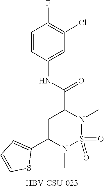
C1=CC(NC(C2CC(C3=CC=CS3)N(C)S(=O)(=O)N2C)=O)=CC(Cl)=C1F.[HBV-CSU-023]
